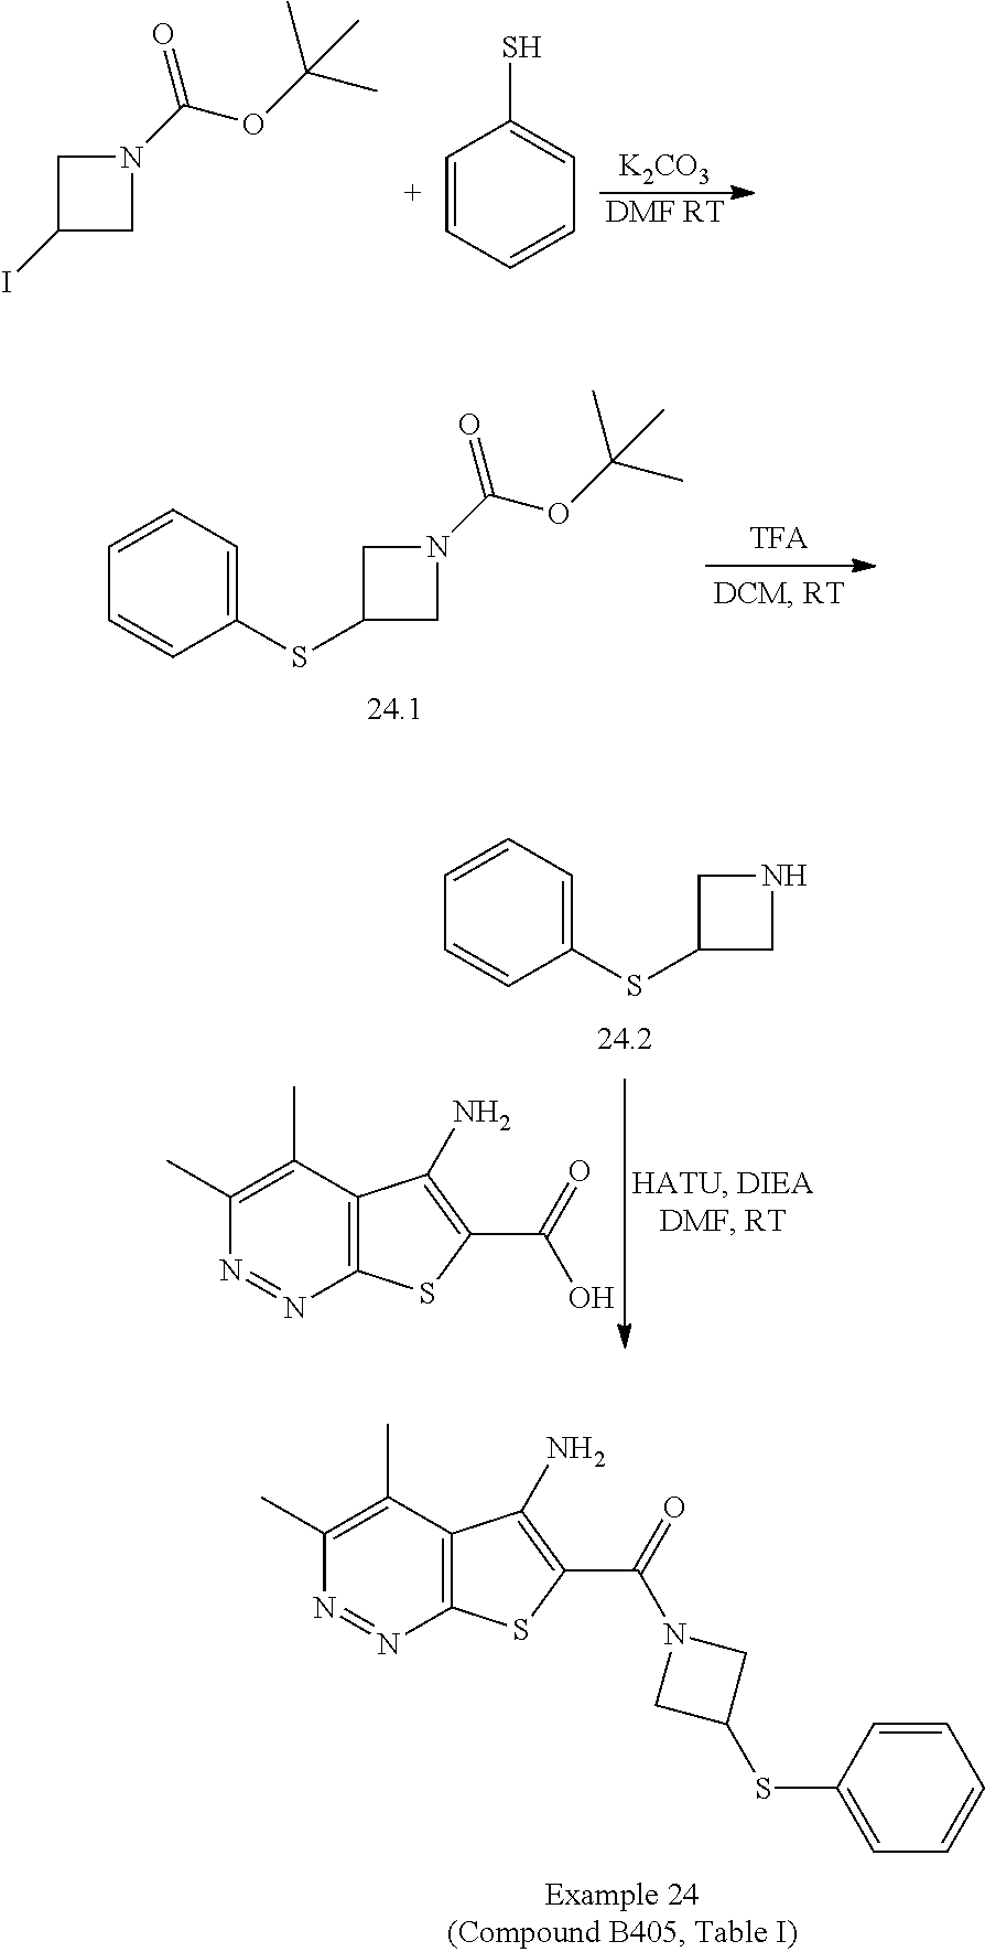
N1(C(=O)OC(C)(C)C)CC(I)C1.C1=CC=CC=C1S.[K2CO3].[DMF RT].C1(SC2CN(C(OC(C)(C)C)=O)C2)=CC=CC=C1.C1(SC2CNC2)=CC=CC=C1.C12=C(C(C)=C(C)N=N1)C(N)=C(C(=O)O)S2.C12=C(C(C)=C(C)N=N1)C(N)=C(C(=O)N1CC(SC3=CC=CC=C3)C1)S2
